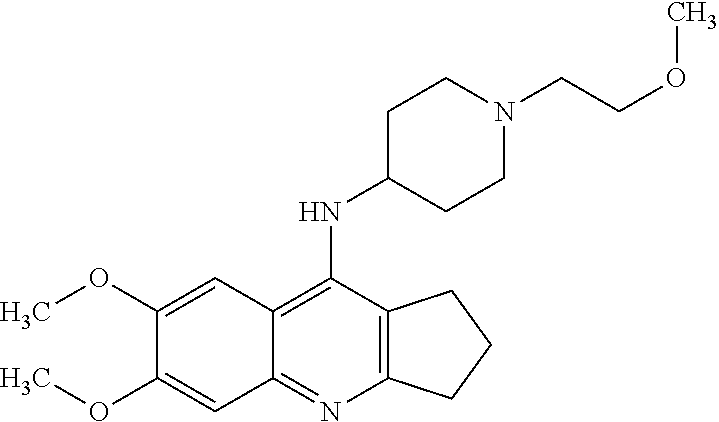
C1(OC)=CC2=C(NC3CCN(CCOC)CC3)C3=C(N=C2C=C1OC)CCC3
